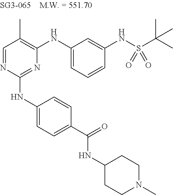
N1=C(NC2=CC=C(C(=O)NC3CCN(C)CC3)C=C2)N=CC(C)=C1NC1=CC=CC(NS(C(C)(C)C)(=O)=O)=C1
